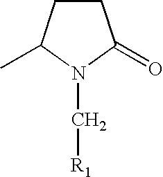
C1CC(C)N(C[R1])C1=O
